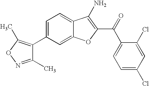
C1(C2=C(C)ON=C2C)=CC=C2C(=C1)OC(C(C1=CC=C(Cl)C=C1Cl)=O)=C2N
